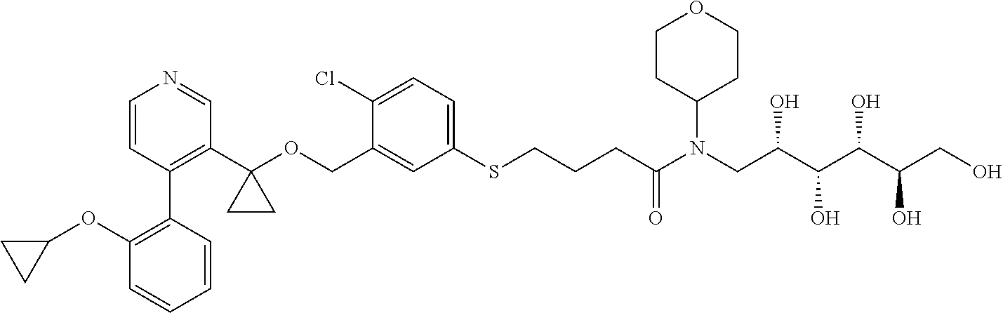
C1=C(COC2(C3=C(C4=C(OC5CC5)C=CC=C4)C=CN=C3)CC2)C(Cl)=CC=C1SCCCC(N(CC(C(C(C(CO)O)O)O)O)C1CCOCC1)=O
